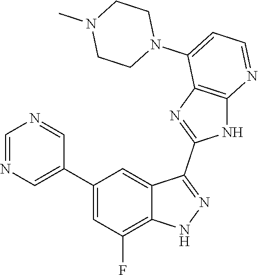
C1=NC=C(C2=CC(F)=C3C(=C2)C(C2=NC4=C(N2)N=CC=C4N2CCN(C)CC2)=NN3)C=N1
